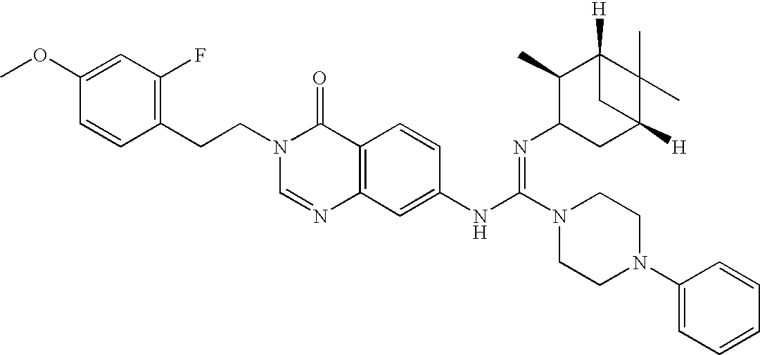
C1(CCN2C=NC3=C(C2=O)C=CC(NC(N2CCN(C4=CC=CC=C4)CC2)=NC2CC4([H])C(C)(C)C([H])(C2C)C4)=C3)=C(F)C=C(OC)C=C1
